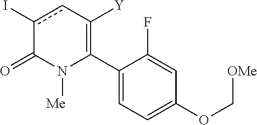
C1(C2=C([Y])cc(I)C(=O)N2[Me])=CC=C(OC[OMe])C=C1F
